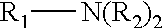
[R1][N(R2)2]
